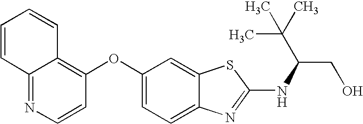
N1=C2C(=C(OC3=CC=C4C(=C3)SC(NC(CO)C(C)(C)C)=N4)C=C1)C=CC=C2
